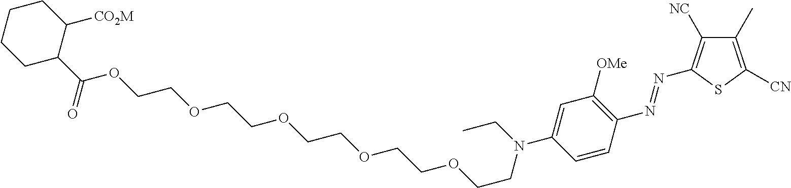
C1CCC(C(OCCOCCOCCOCCOCCN(C2=CC([OMe])=C(N=NC3=C([NC])C(C)=C([CN])S3)C=C2)CC)=O)C([CO2M])C1
